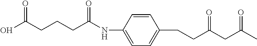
OC(CCCC(NC1=CC=C(CCC(CC(C)=O)=O)C=C1)=O)=O
